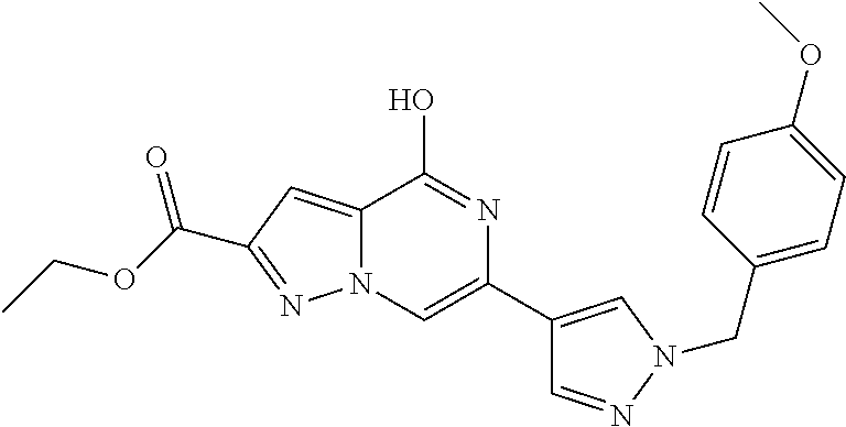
C12=CC(C(OCC)=O)=NN1C=C(C1=CN(CC3=CC=C(OC)C=C3)N=C1)N=C2O
